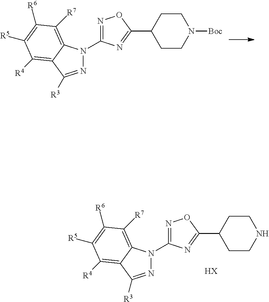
N1=C([R3])C2=C([R4])C([R5])=C([R6])C([R7])=C2N1C1=NOC(C2CCN([Boc])CC2)=N1.N1=C([R3])C2=C([R4])C([R5])=C([R6])C([R7])=C2N1C1=NOC(C2CCNCC2)=N1.[HX]
